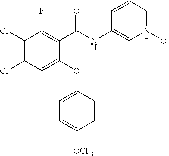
C1(C(NC2=CN([O-])=CC=C2)=O)=C(F)C(Cl)=C(Cl)C=C1OC1=CC=C([OCF3])C=C1
